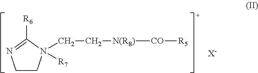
[R6]C1=NCCN1(CC[N(R8)][CO][R5])[R7].[X-]
